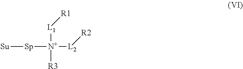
[Sp]([N+]([L1][R1])([R3])[L2][R2])[Su]
